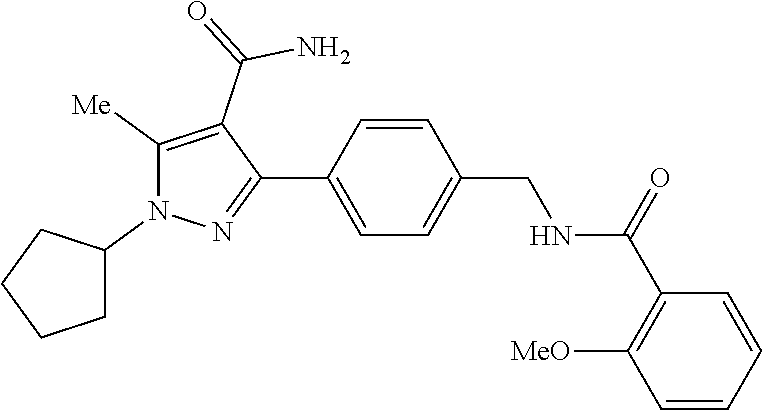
C1=C(C2=NN(C3CCCC3)C([Me])=C2C(=O)N)C=CC(CNC(C2=C([MeO])C=CC=C2)=O)=C1
